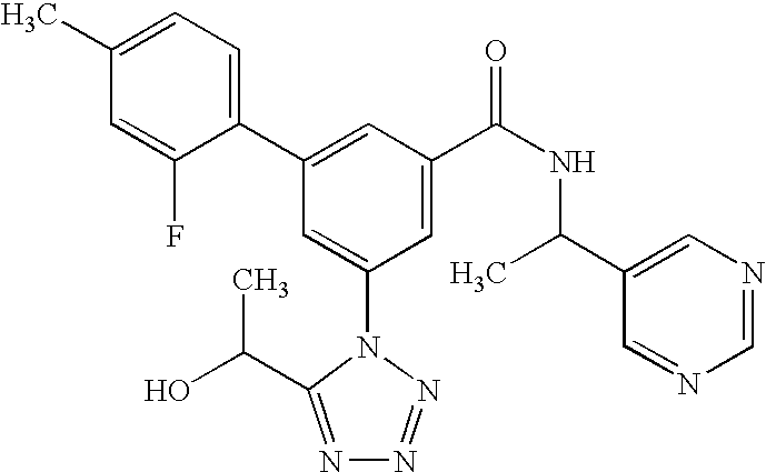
C1(C2=CC(C(NC(C3=CN=CN=C3)C)=O)=CC(N3C(C(C)O)=NN=N3)=C2)=CC=C(C)C=C1F
